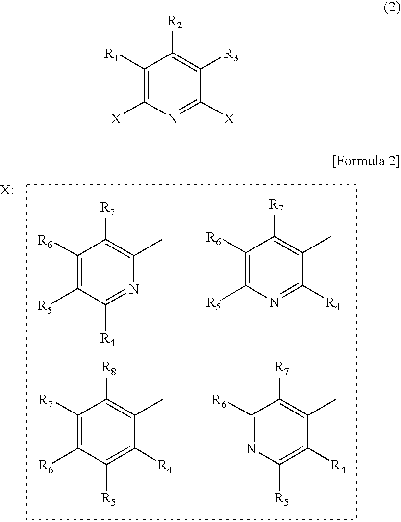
N1=C([X])C([R3])=C([R2])C([R1])=C1[X].C1([R4])=NC(C)=C([R7])C([R6])=C1[R5].N1=C([R4])C(C)=C([R7])C([R6])=C1[R5].C1([R5])=C([R4])C(C)=C([R8])C([R7])=C1[R6].C1([R5])=C([R4])C(C)=C([R7])C([R6])=N1
